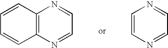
C1=CC2=C(C=C1)N=CC=N2.C1=CN=CC=N1
